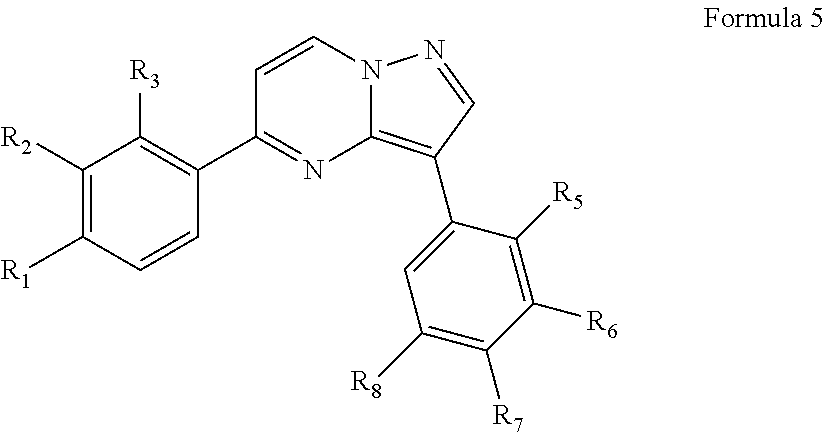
C1([R2])=C([R1])C=CC(C2=NC3=C(C4=CC([R8])=C([R7])C([R6])=C4[R5])C=NN3C=C2)=C1[R3]
